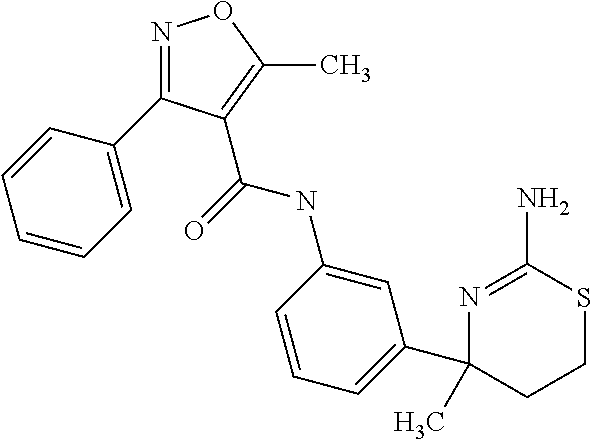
N1=C(C2=CC=CC=C2)C(C(=O)NC2=CC(C3(C)N=C(N)SCC3)=CC=C2)=C(C)O1
